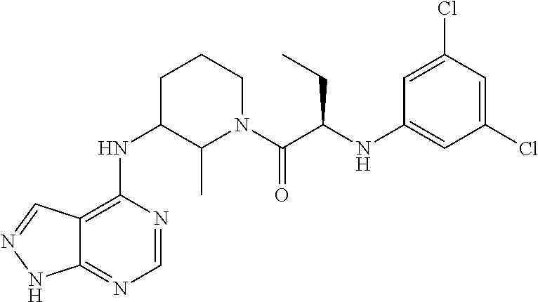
C12=C(NC3C(C)N(C(C(NC4=CC(Cl)=CC(Cl)=C4)CC)=O)CCC3)N=CN=C1NN=C2
